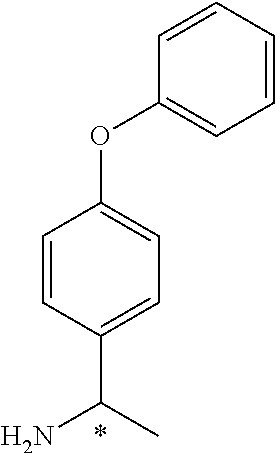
C1=CC(C(N)C)=CC=C1OC1=CC=CC=C1
